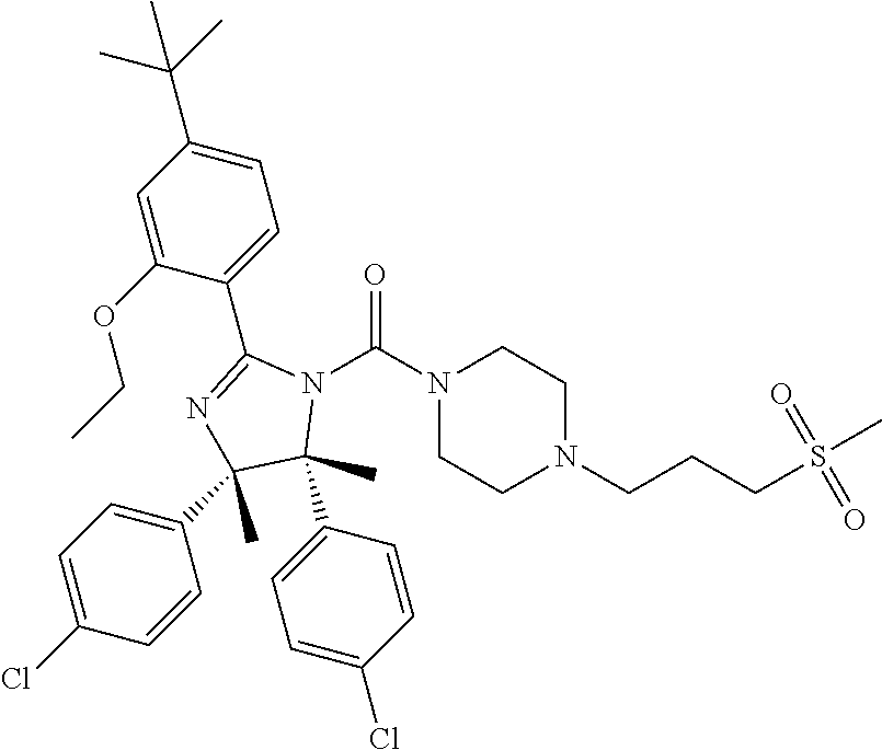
N1(C(N2C(C3=CC=C(C(C)(C)C)C=C3OCC)=NC(C3=CC=C(Cl)C=C3)(C)C2(C2=CC=C(Cl)C=C2)C)=O)CCN(CCCS(C)(=O)=O)CC1
